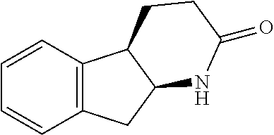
C1=CC=CC2=C1C1C(C2)NC(=O)CC1
